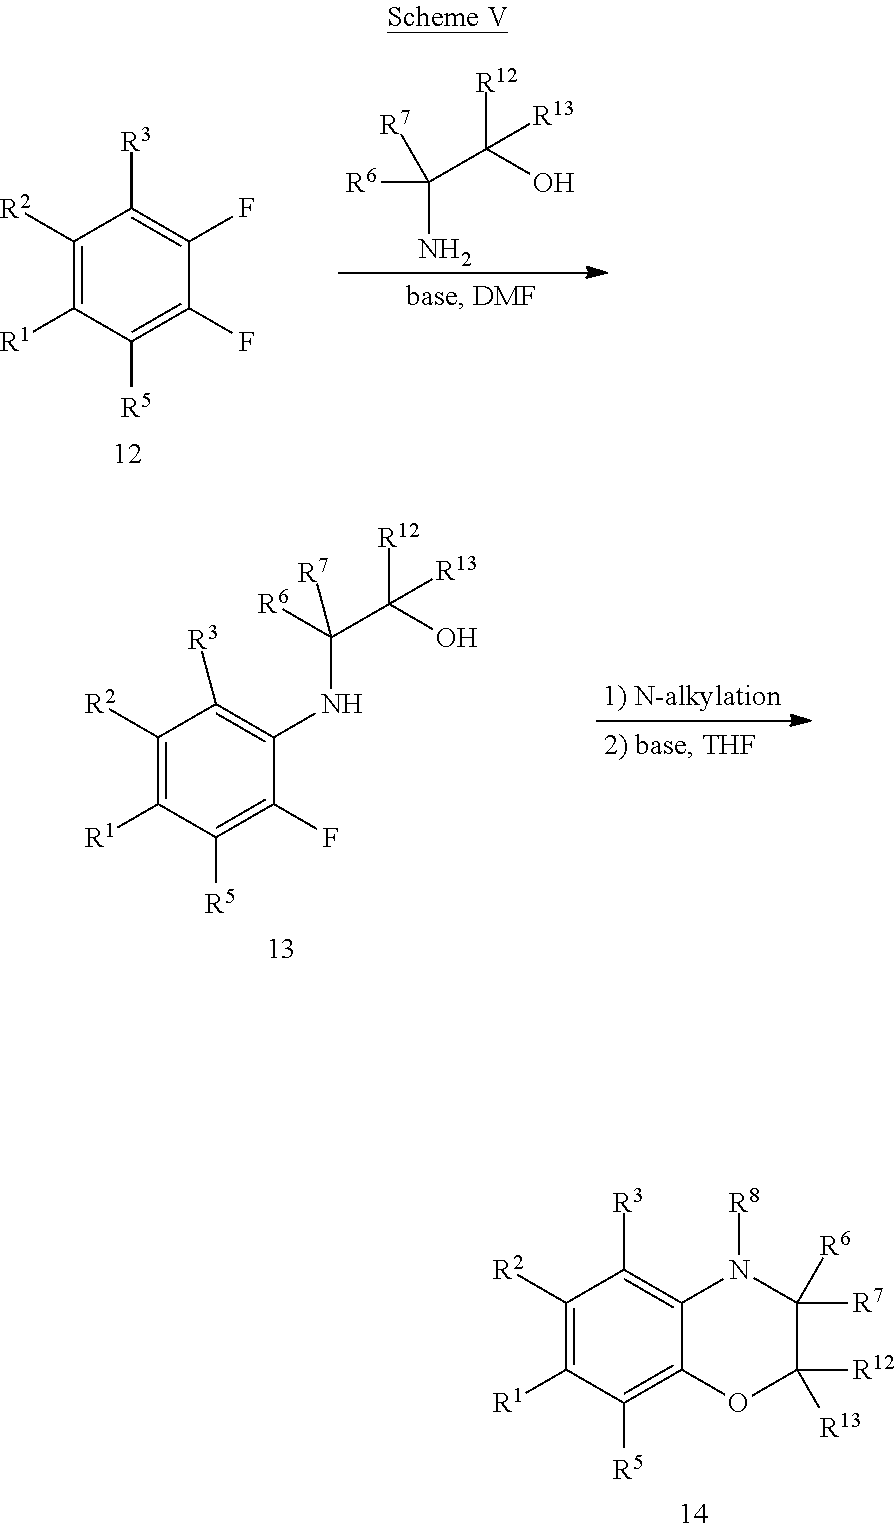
C1([R2])=C([R1])C([R5])=C2C(=C1[R3])N([R8])C([R7])([R6])C([R12])([R13])O2.C1([R2])=C([R1])C([R5])=C(F)C(F)=C1[R3].[R6]C(N)(C(O)([R12])[R13])[R7].C1([R2])=C([R1])C([R5])=C(F)C(NC([R6])(C(O)([R12])[R13])[R7])=C1[R3]
